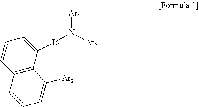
[Ar1]N([Ar2])[L1]C1=CC=CC2=C1C([Ar3])=CC=C2
